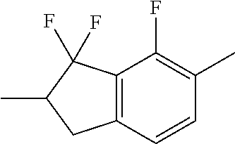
CC1CC2=C(C1(F)F)C(F)=C(C)C=C2
